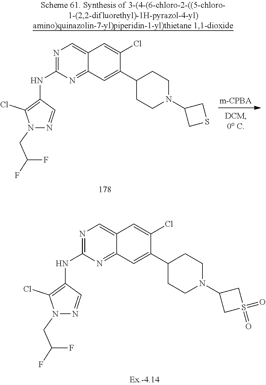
N1=C(NC2=C(Cl)N(CC(F)F)N=C2)N=C2C(=C1)C=C(Cl)C(C1CCN(C3CS(=O)(=O)C3)CC1)=C2.N1=C(NC2=C(Cl)N(CC(F)F)N=C2)N=C2C(=C1)C=C(Cl)C(C1CCN(C3CSC3)CC1)=C2
